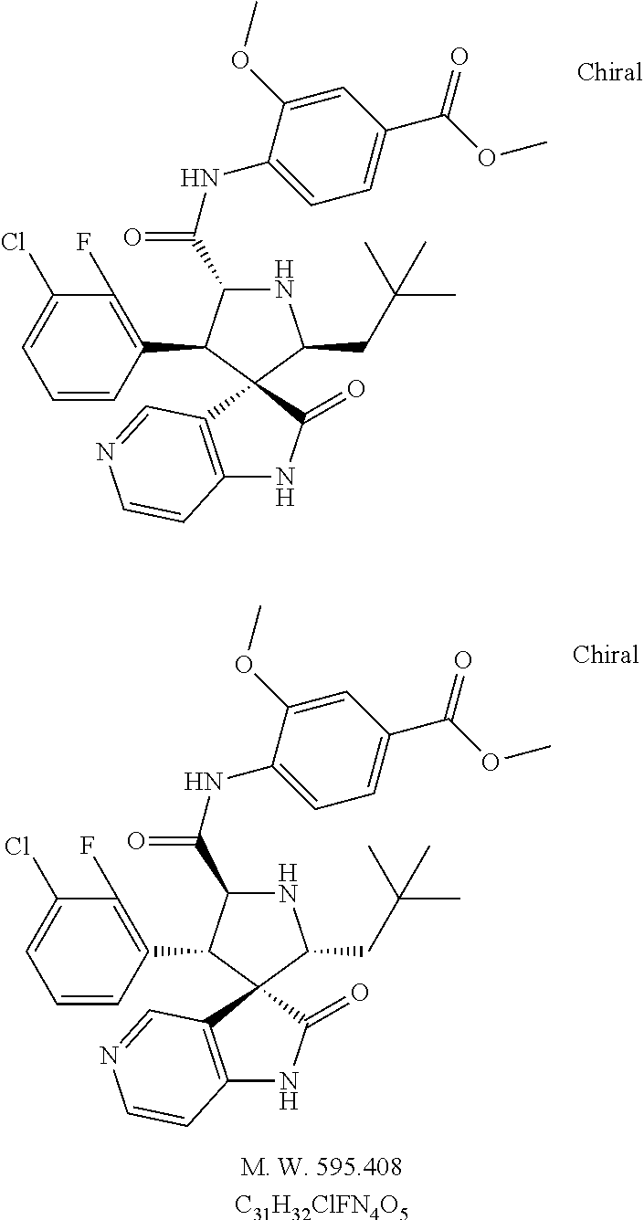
C1(Cl)=CC=CC(C2C(C(=O)NC3=CC=C(C(OC)=O)C=C3OC)NC(CC(C)(C)C)C23C2=C(NC3=O)C=CN=C2)=C1F.C1(Cl)=CC=CC(C2C(C(=O)NC3=CC=C(C(OC)=O)C=C3OC)NC(CC(C)(C)C)C23C2=C(NC3=O)C=CN=C2)=C1F.[C31H32ClFN4O5]
